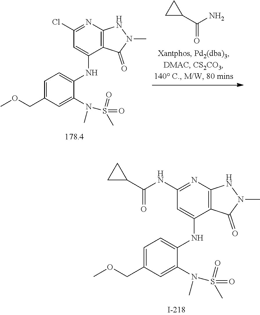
C1(Cl)=NC2=C(C(NC3=CC=C(COC)C=C3N(S(=O)(=O)C)C)=C1)C(=O)N(C)N2.C1(C(=O)N)CC1.C1(NC(C2CC2)=O)=NC2=C(C(NC3=CC=C(COC)C=C3N(S(=O)(=O)C)C)=C1)C(=O)N(C)N2
